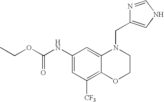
C1(NC(OCC)=O)=CC([CF3])=C2C(=C1)N(CC1=CNC=N1)CCO2
